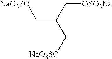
C([OSO3Na])C(C[NaO3SO])C[NaO3SO]
